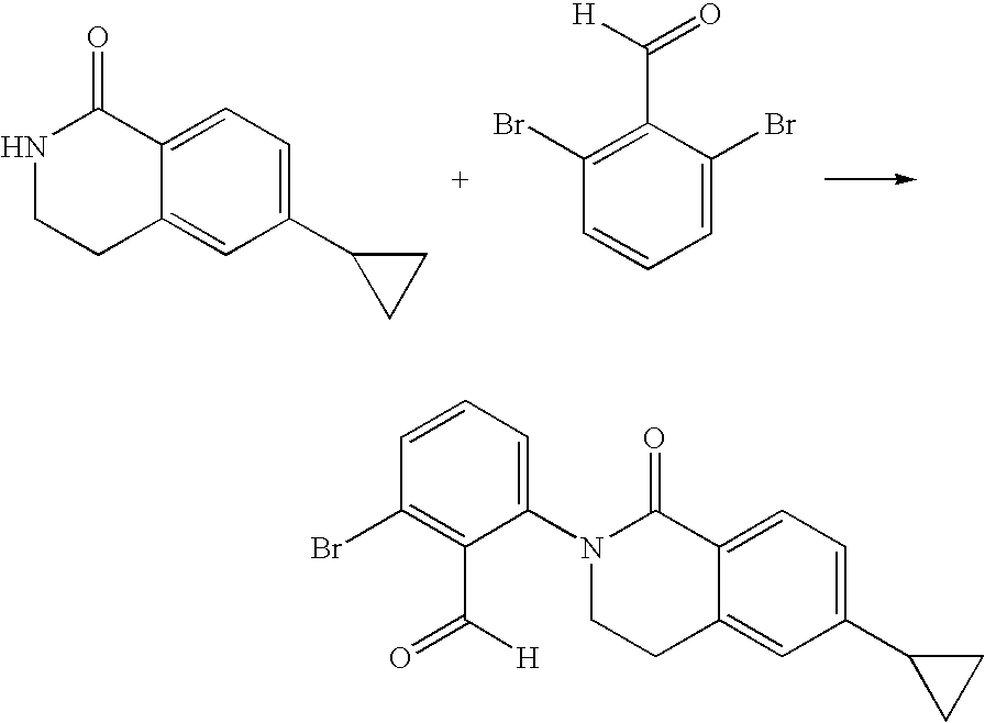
C1(C2CC2)=CC=C2C(=C1)CCNC2=O.C1=C(Br)C(C([H])=O)=C(Br)C=C1.C1(C2CC2)=CC=C2C(=C1)CCN(C1=CC=CC(Br)=C1C(=O)[H])C2=O
